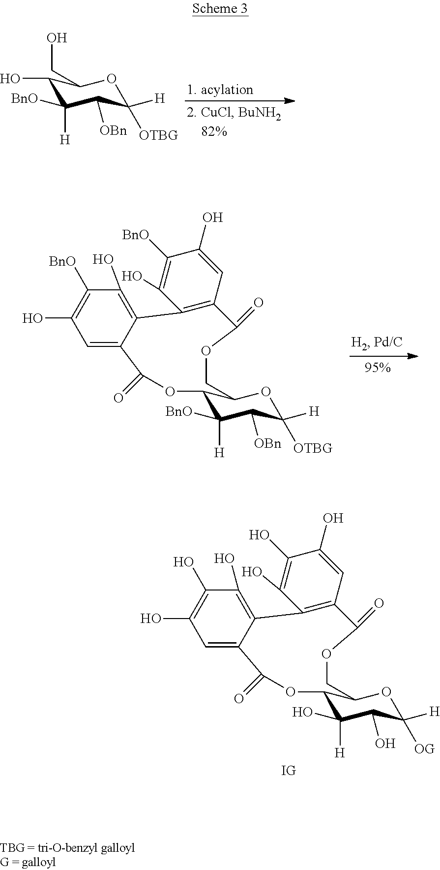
C1(O)C([H])([BnO])C([OBn])C([H])([OTBG])OC1CO.C12C([H])([BnO])C([OBn])C([H])([OTBG])OC1COC(=O)C1=C(C3=C(O)C([BnO])=C(O)C=C3C(=O)O2)C(O)=C([BnO])C(O)=C1.C12C([H])(O)C(O)C([H])([OG])OC1COC(=O)C1=C(C3=C(O)C(O)=C(O)C=C3C(=O)O2)C(O)=C(O)C(O)=C1.[IG]
